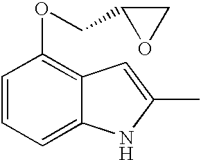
C1=CC=C2C(=C1OCC1CO1)C=C(C)N2
